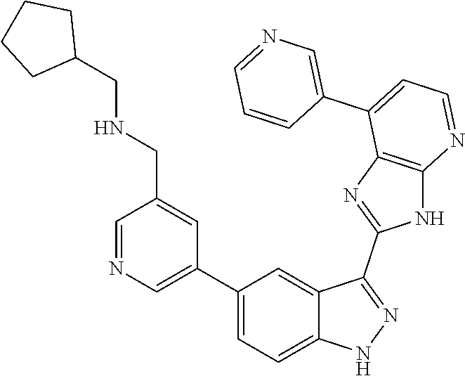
C1=NC=C(C2=CC=C3C(=C2)C(C2=NC4=C(N2)N=CC=C4C2=CN=CC=C2)=NN3)C=C1CNCC1CCCC1
